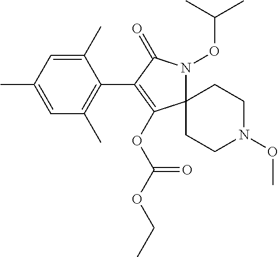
C12(N(OC(C)C)C(=O)C(C3=C(C)C=C(C)C=C3C)=C1OC(OCC)=O)CCN(OC)CC2
